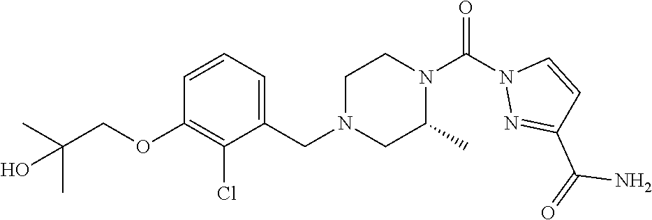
C(C)(C)(O)COC1=C(Cl)C(CN2CC(C)N(C(N3N=C(C(=O)N)C=C3)=O)CC2)=CC=C1
